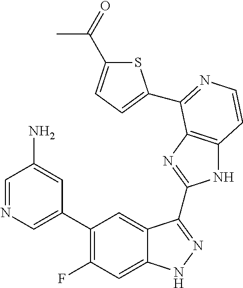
C1=C(C2=C(F)C=C3C(=C2)C(C2=NC4=C(N2)C=CN=C4C2=CC=C(C(=O)C)S2)=NN3)C=C(N)C=N1
